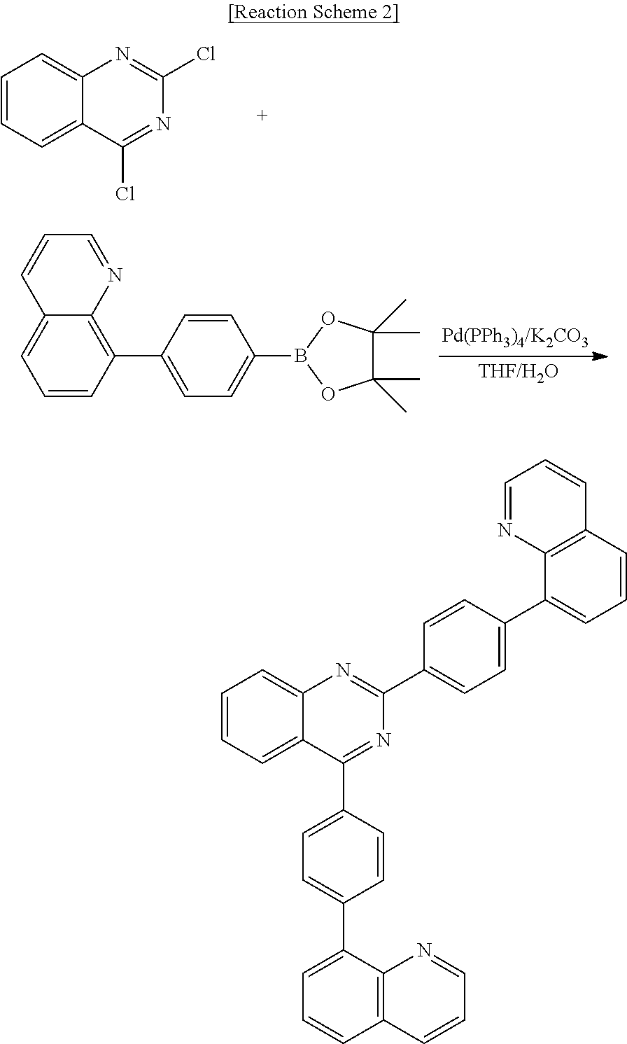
C1=CC=C2C(=C1)N=C(Cl)N=C2Cl.C1=CC(C2=CC=C(B3OC(C)(C)C(C)(C)O3)C=C2)=C2C(=C1)C=CC=N2.C1=CC=C2C(=C1)N=C(C1=CC=C(C3=CC=CC4=C3N=CC=C4)C=C1)N=C2C1=CC=C(C2=CC=CC3=C2N=CC=C3)C=C1
